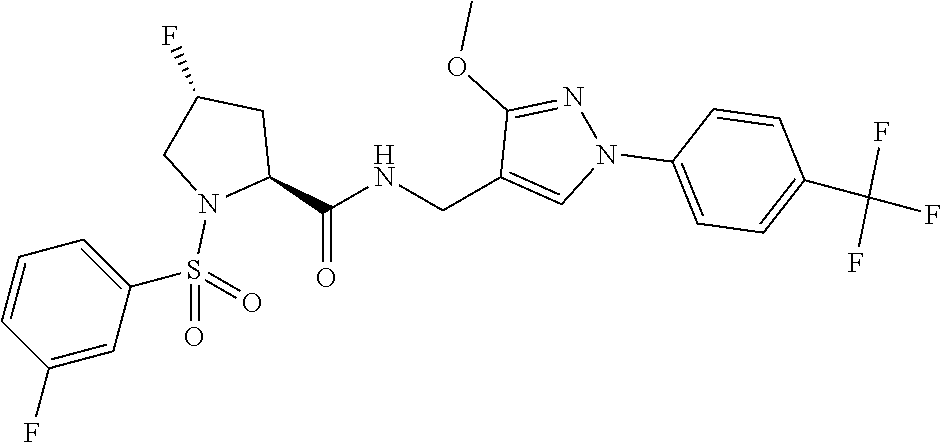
C(C1=CN(C2=CC=C(C(F)(F)F)C=C2)N=C1OC)NC(C1CC(F)CN1S(=O)(=O)C1=CC=CC(F)=C1)=O
